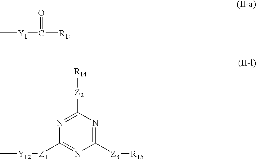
C[Y1]C(=O)[R1].C1([Z3][R15])=NC([Z2][R14])=NC([Z1][Y12]C)=N1
